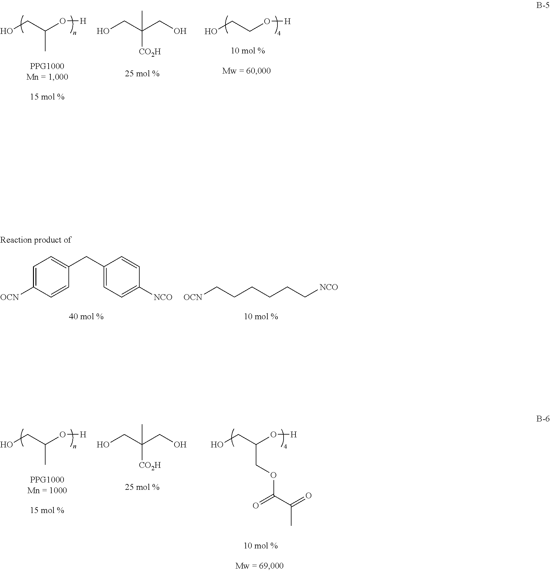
C1=C([OCN])C=CC(CC2=CC=C([NCO])C=C2)=C1.[OCN]CCCCCC[NCO].OCCO[H].OCC(O[H])C.OCC(CO)([CO2H])C.OCC(O[H])COC(=O)C(=O)C.OCC(O[H])C.OCC(CO)([CO2H])C
